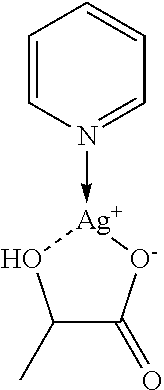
C1=CN(->[Ag]2OC(C)C(=O)[O-]2)=CC=C1
